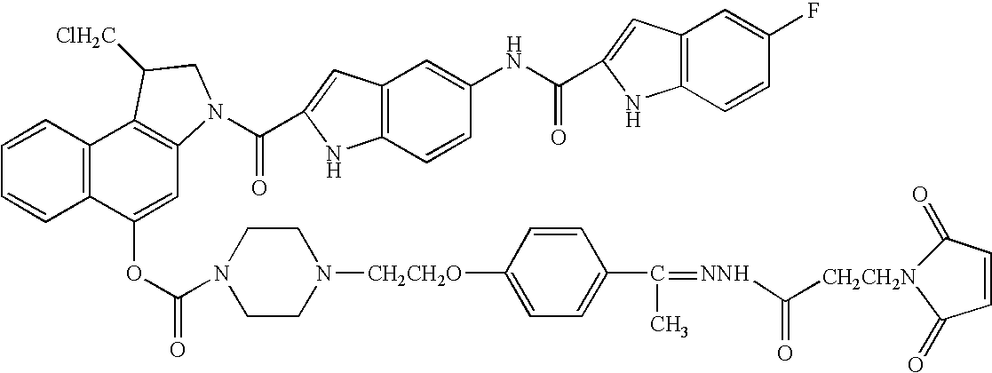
C1=CC2=C(C=C1)C(OC(N1CCN([CH2CH2O]C3=CC=C(C(=[NNH]C([CH2CH2N]4C(=O)C=CC4=O)=O)C)C=C3)CC1)=O)=CC1=C2C([ClH2C])CN1C(C1=CC2=C(C=CC(NC(C3=CC4=C(C=CC(F)=C4)N3)=O)=C2)N1)=O
